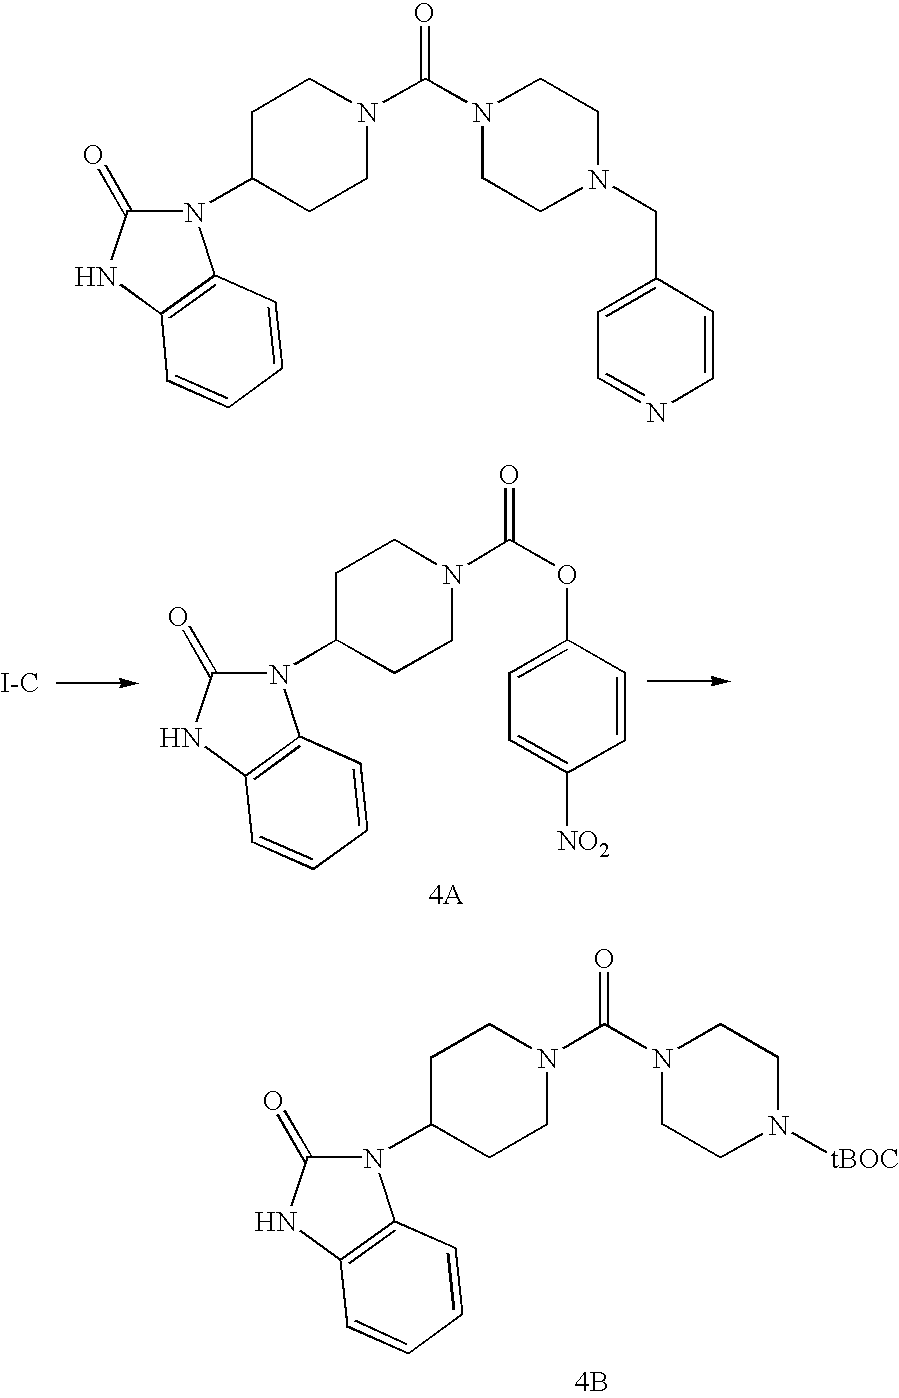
[I-C].N1(C2CCN(C(OC3=CC=C([NO2])C=C3)=O)CC2)C(=O)NC2=C1C=CC=C2.[4A].N1(C2CCN(C(N3CCN([tBOC])CC3)=O)CC2)C(=O)NC2=C1C=CC=C2.[4B].N1(C2CCN(C(N3CCN(CC4=CC=NC=C4)CC3)=O)CC2)C(=O)NC2=C1C=CC=C2
